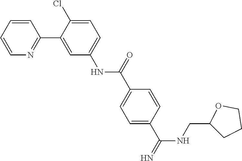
C1(CNC(C2=CC=C(C(NC3=CC=C(Cl)C(C4=NC=CC=C4)=C3)=O)C=C2)=N)CCCO1
